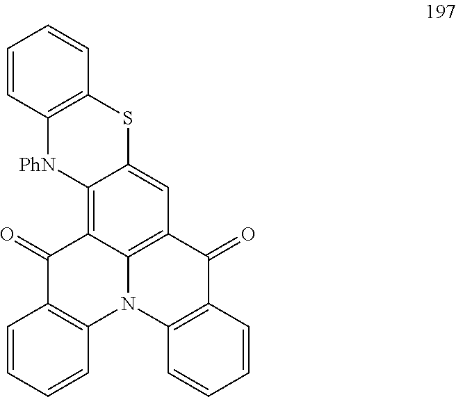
C12=C3C4=C(C=C1SC1=C([PhN]2)C=CC=C1)C(=O)C1=C(N4C2=C(C3=O)C=CC=C2)C=CC=C1
